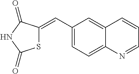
C1(C=C2SC(=O)NC2=O)=CC=C2C(=C1)C=CC=N2
